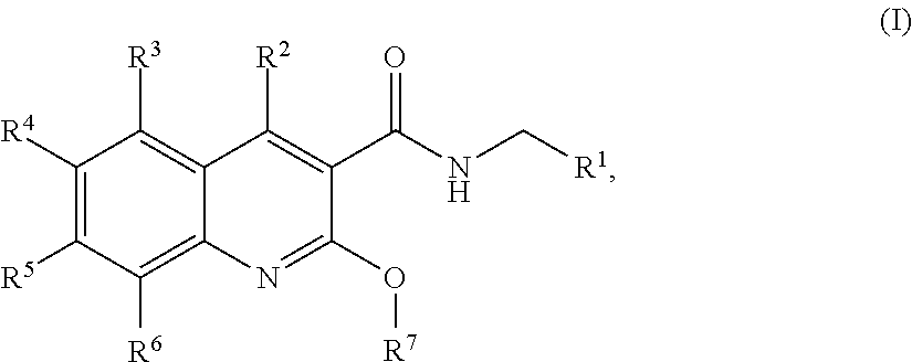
C1([R4])=C([R5])C([R6])=C2C(=C1[R3])C([R2])=C(C(NC[R1])=O)C(O[R7])=N2
